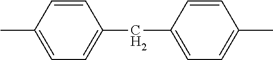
C1=CC([CH2]C2=CC=C(C)C=C2)=CC=C1C
